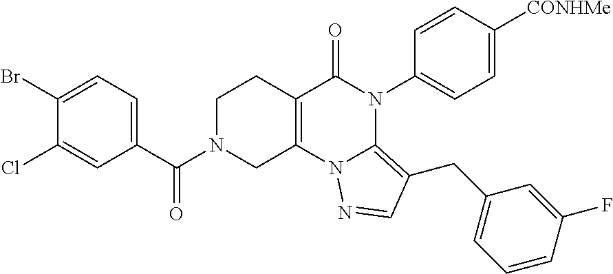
C1(Br)=CC=C(C(N2CC3=C(CC2)C(=O)N(C2=CC=C([CONHMe])C=C2)C2=C(CC4=CC=CC(F)=C4)C=NN32)=O)C=C1Cl
